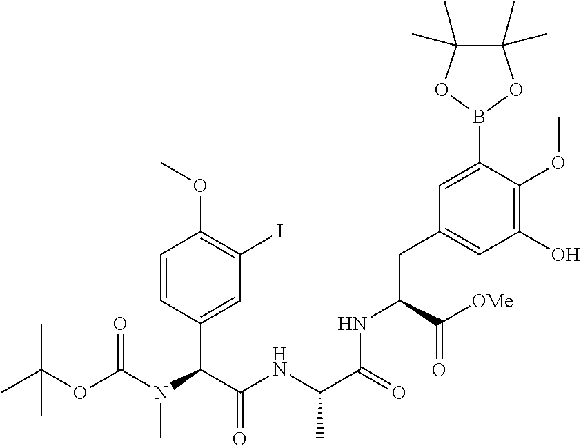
N(C(C(=O)[OMe])CC1=CC(O)=C(OC)C(B2OC(C)(C)C(C)(C)O2)=C1)C(C(C)NC(=O)C(N(C)C(OC(C)(C)C)=O)C1=CC(I)=C(OC)C=C1)=O
